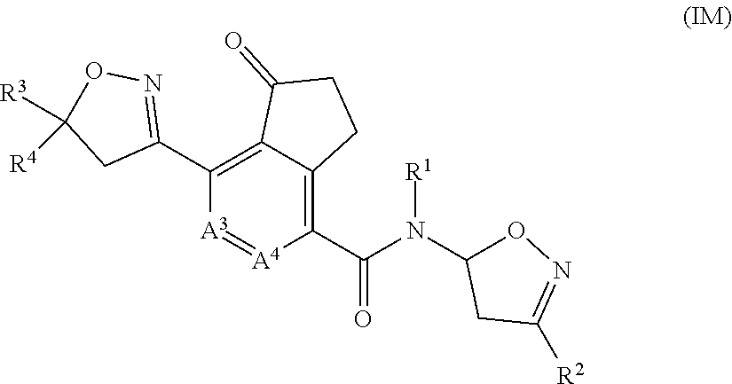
C1(C(N(C2ON=C([R2])C2)[R1])=O)=C2C(=C(C3=NOC([R3])([R4])C3)[A3]=[A4]1)C(=O)CC2
